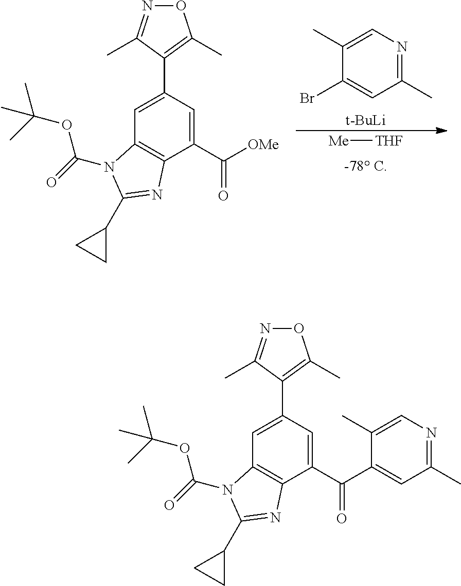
C1(Br)=CC(C)=NC=C1C.[t-BuLi].[Me][THF].C12=C(C(C([OMe])=O)=CC(C3=C(C)ON=C3C)=C1)N=C(C1CC1)N2C(=O)OC(C)(C)C.C12=C(C(C(C3=CC(C)=NC=C3C)=O)=CC(C3=C(C)ON=C3C)=C1)N=C(C1CC1)N2C(=O)OC(C)(C)C
